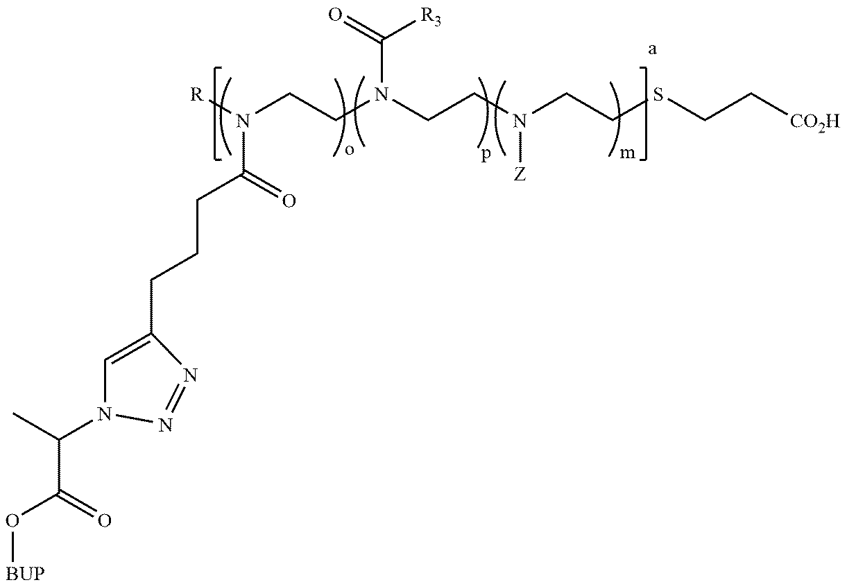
N(C(=O)CCCC1=CN(C(C(=O)O[BUP])C)N=N1)(CCN(CCN(CCSCC[CO2H])[Z])C(=O)[R3])[R].o
